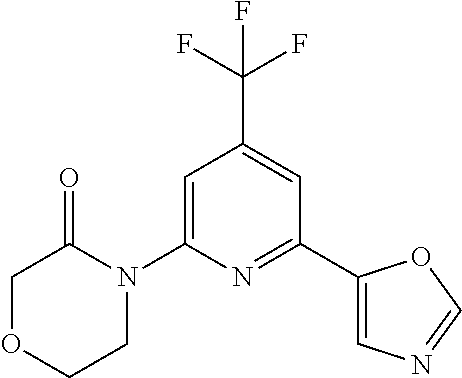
C1=C(N2C(=O)COCC2)N=C(C2=CN=CO2)C=C1C(F)(F)F
